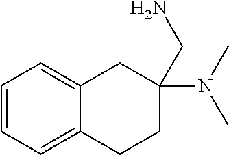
C1=CC=C2C(=C1)CC(N(C)C)(CN)CC2
